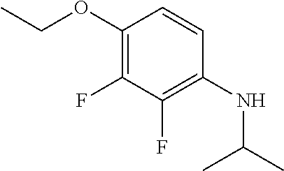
C1(OCC)=C(F)C(F)=C(NC(C)C)C=C1
